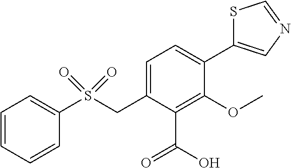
C1(C2=CC=C(CS(C3=CC=CC=C3)(=O)=O)C(C(O)=O)=C2OC)=CN=CS1
